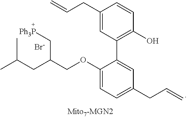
[Br-].C(CC(COC1=CC=C(CC=C)C=C1C1=C(O)C=CC(CC=C)=C1)C[Ph3P])(C)C
